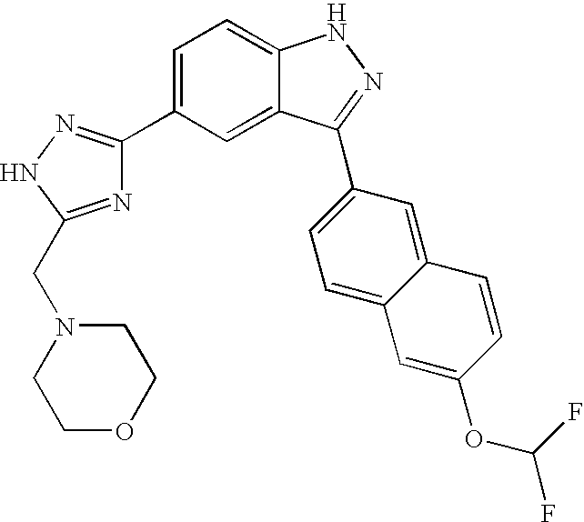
C1(C2=CC=C3C(=C2)C(C2=CC=C4C(=C2)C=CC(OC(F)F)=C4)=NN3)=NNC(CN2CCOCC2)=N1
